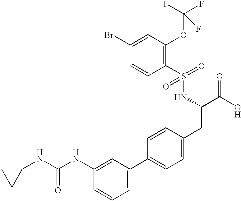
C1(NC(NC2=CC(C3=CC=C(CC(C(O)=O)NS(=O)(=O)C4=C(OC(F)(F)F)C=C(Br)C=C4)C=C3)=CC=C2)=O)CC1
